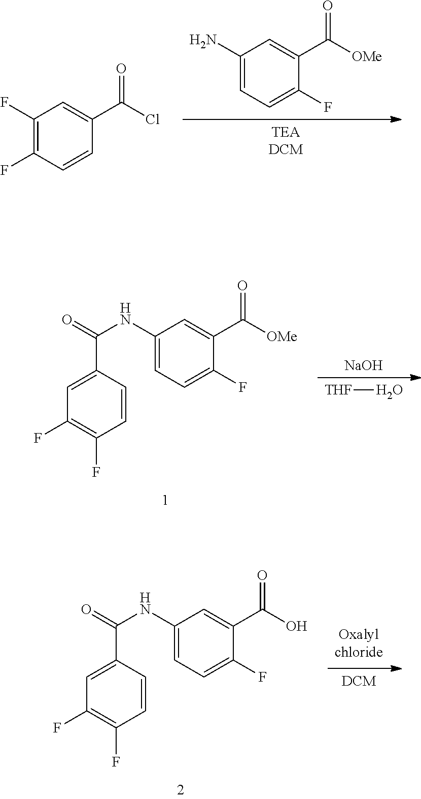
[DCM].C1(C(O)=O)=CC(NC(=O)C2=CC(F)=C(F)C=C2)=CC=C1F.[THF]O.[NaOH].C1(C([OMe])=O)=CC(NC(=O)C2=CC(F)=C(F)C=C2)=CC=C1F.C1(C([OMe])=O)=CC(N)=CC=C1F.[TEADCM].C1(C(Cl)=O)=CC(F)=C(F)C=C1
